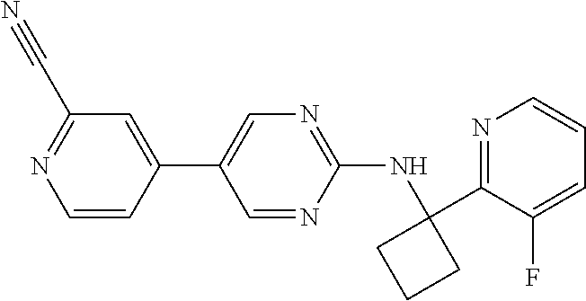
N(C1=NC=C(C2=CC(C#N)=NC=C2)C=N1)C1(C2=NC=CC=C2F)CCC1
